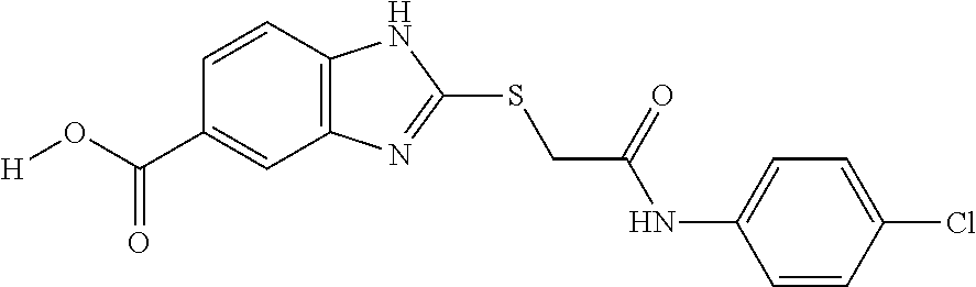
C12=C(C=CC(C(O[H])=O)=C1)NC(SCC(NC1=CC=C(Cl)C=C1)=O)=N2
